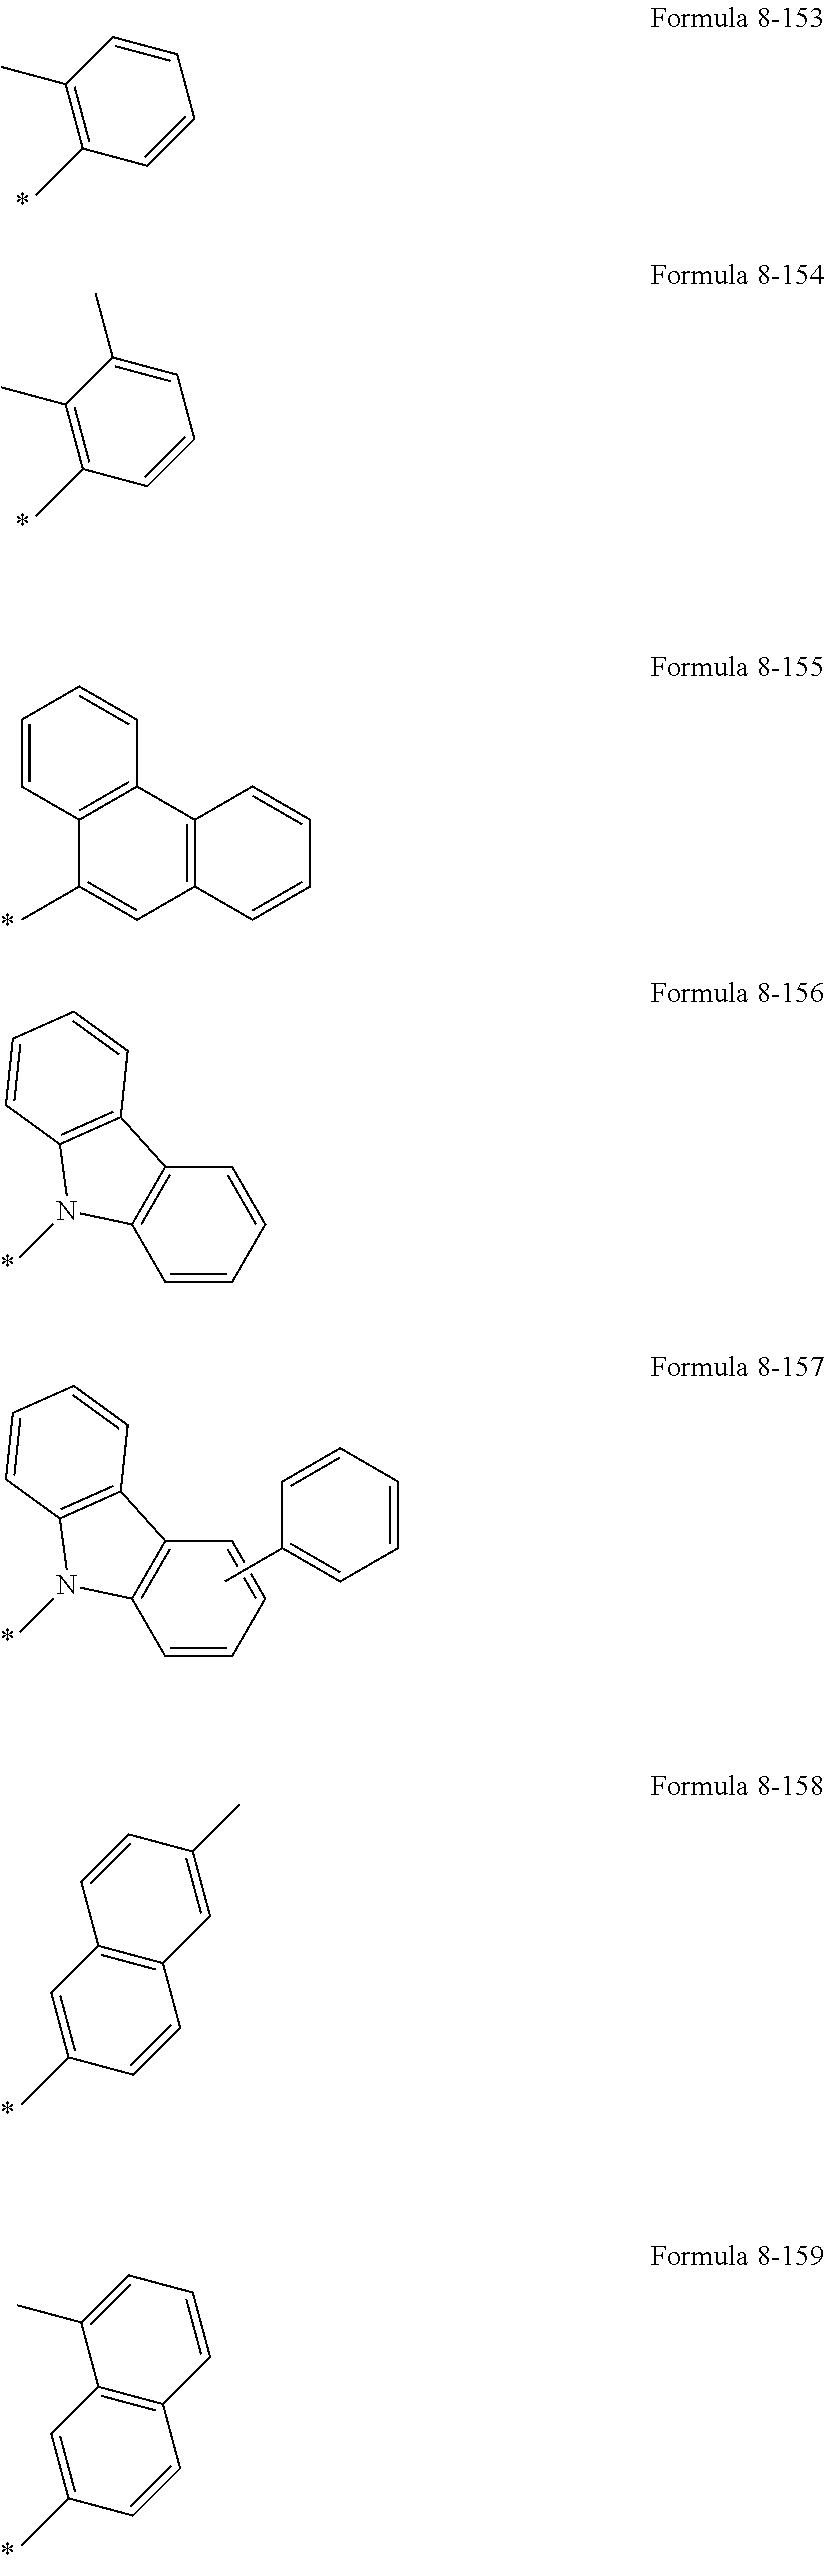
C1=CC(C)=C(C)C=C1.C1=C(C)C(C)=C(C)C=C1.C1=CC2=C(C=C1)C1=C(C=C2C)C=CC=C1.C12=C(C=CC=C1)N(C)C1=C2C=CC=C1.C12=C(C=CC=C1)N(C)C1=C2C=CC=C1.CC1=CC=CC=C1.C12=C(C=C(C)C=C1)C=CC(C)=C2.C12=C(C=C(C)C=C1)C(C)=CC=C2
